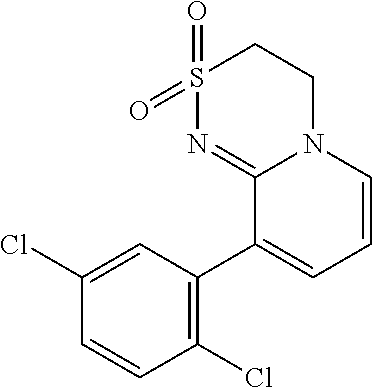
C1(Cl)=C(C2=CC=CN3C2=NS(=O)(=O)CC3)C=C(Cl)C=C1
